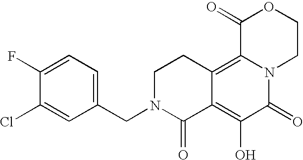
C1N(CC2=CC=C(F)C(Cl)=C2)C(=O)C2=C(O)C(=O)N3C(=C2C1)C(=O)OCC3
